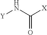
[Y]NC([X])=O
